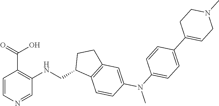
C1=CN=CC(NCC2C3=C(CC2)C=C(N(C)C2=CC=C(C4=CCN(C)CC4)C=C2)C=C3)=C1C(=O)O
